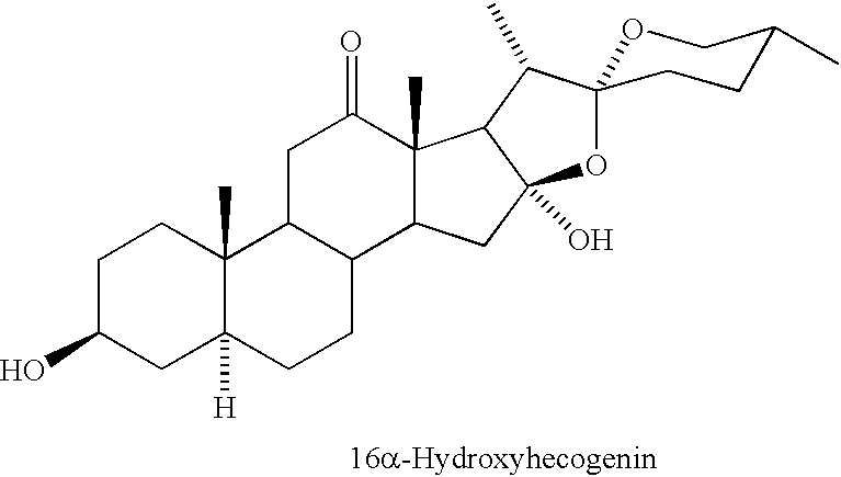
C1C(O)CC2([H])C(C)(C1)C1C(CC2)C2C(C)(C(=O)C1)C1C(O)(C2)OC2(C1C)OCC(C)CC2
